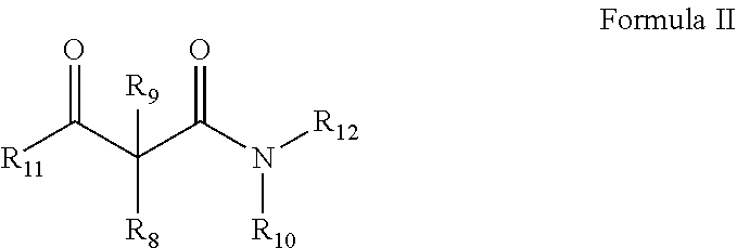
[R10]N(C(C(C([R11])=O)([R8])[R9])=O)[R12]
